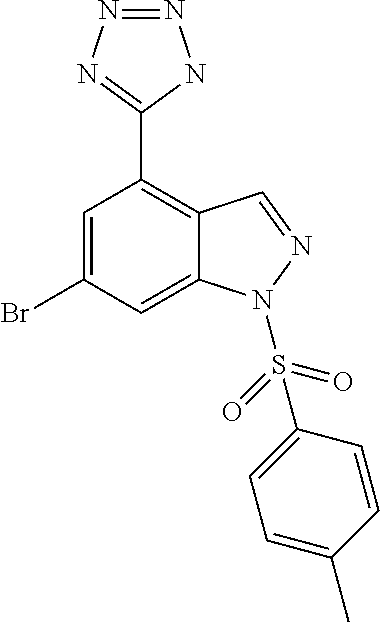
C1=C(Br)C=C2C(=C1C1=NN=NN1)C=NN2S(C1=CC=C(C)C=C1)(=O)=O
